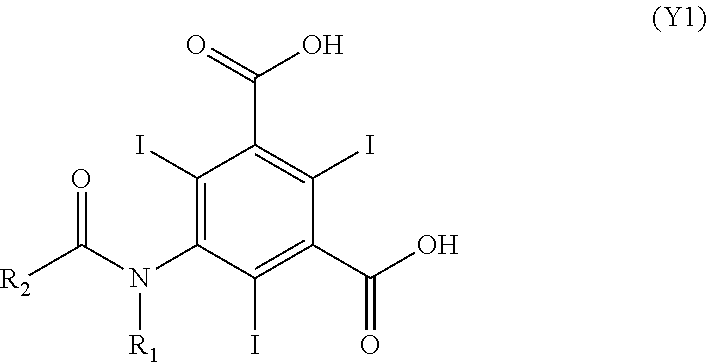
C1(I)=C(N(C([R2])=O)[R1])C(I)=C(C(O)=O)C(I)=C1C(O)=O
